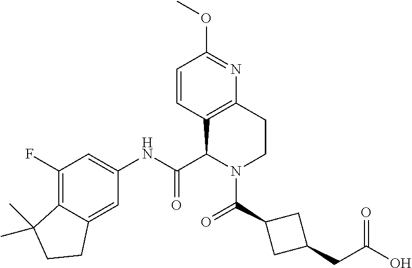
C1(F)=C2C(=CC(NC(C3N(C(C4CC(CC(O)=O)C4)=O)CCC4=C3C=CC(OC)=N4)=O)=C1)CCC2(C)C
